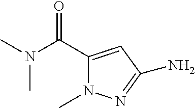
CN(C(C1=CC(N)=NN1C)=O)C
